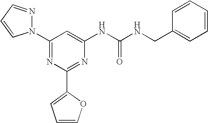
C1(N2N=CC=C2)=NC(C2=CC=CO2)=NC(NC(NCC2=CC=CC=C2)=O)=C1
